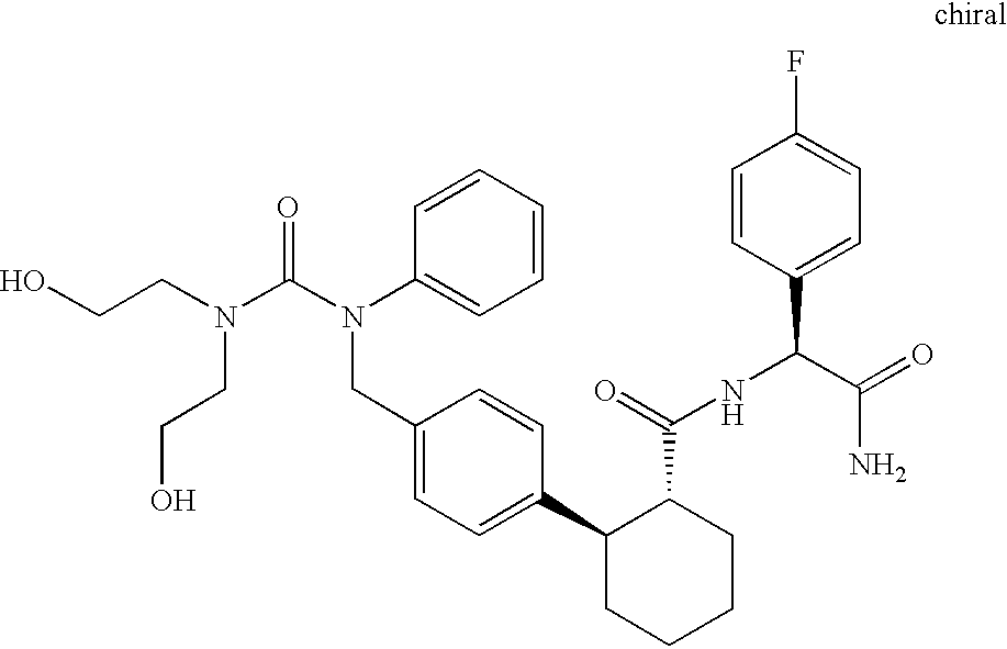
C1(CN(C(=O)N(CCO)CCO)C2=CC=CC=C2)=CC=C(C2CCCCC2C(NC(C2=CC=C(F)C=C2)C(=O)N)=O)C=C1
